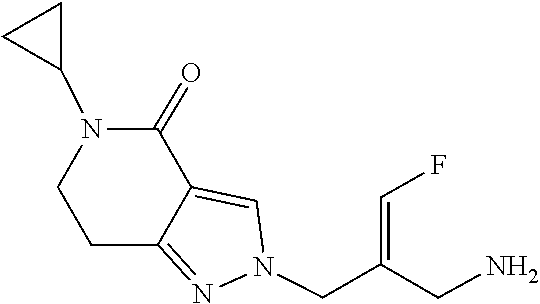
C12=NN(CC(CN)=CF)C=C1C(=O)N(C1CC1)CC2
